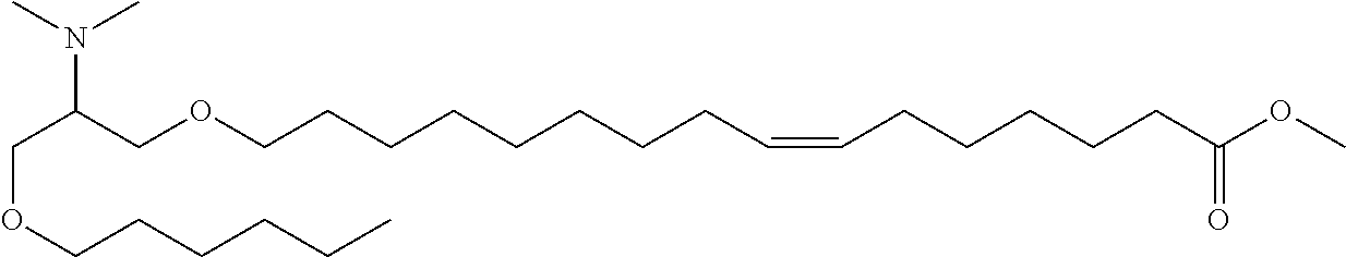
C(C(COCCCCCCCCC=CCCCCCC(OC)=O)N(C)C)OCCCCCC
